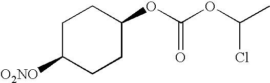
O(C1CCC([O2NO])CC1)C(OC(C)Cl)=O
